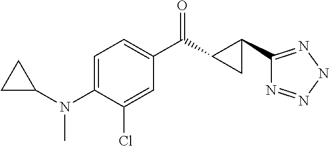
C1=C(N(C2CC2)C)C(Cl)=CC(C(C2C(C3=NNN=N3)C2)=O)=C1
